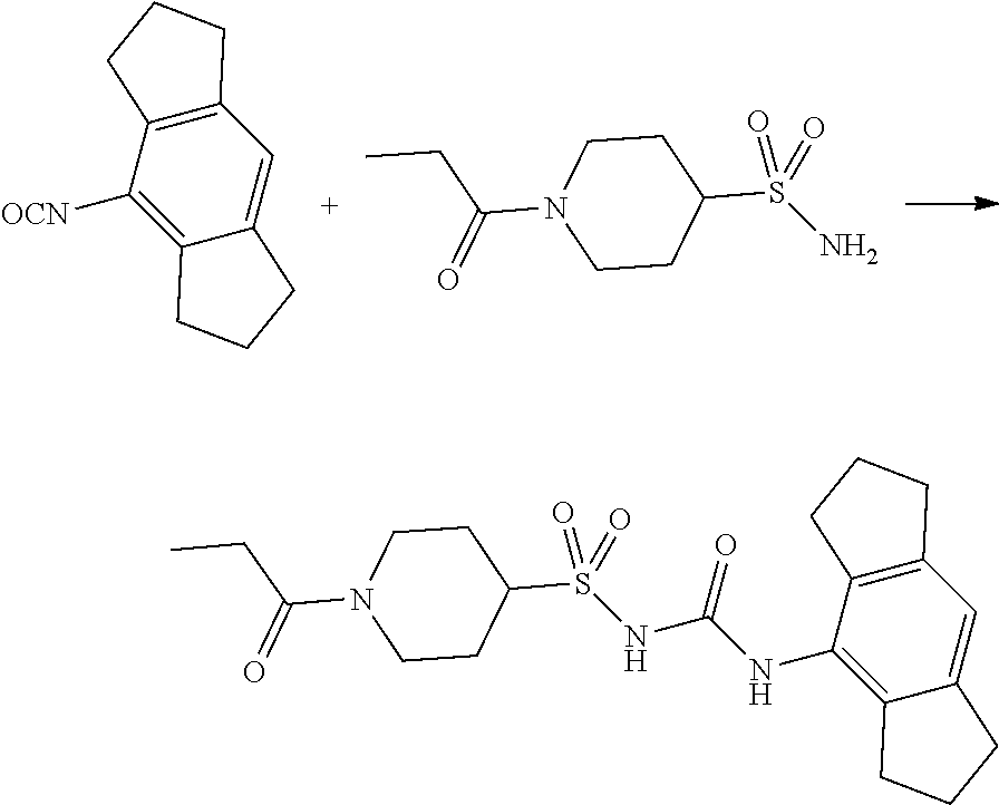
C1([OCN])=C2C(=CC3=C1CCC3)CCC2.C1CC(S(=O)(=O)N)CCN1C(CC)=O.C1CC(S(=O)(=O)NC(=O)NC2=C3C(=CC4=C2CCC4)CCC3)CCN1C(CC)=O
